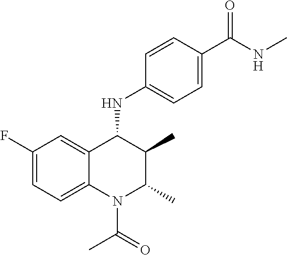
C1=CC(C(NC)=O)=CC=C1NC1C(C)C(C)N(C(=O)C)C2=CC=C(F)C=C12
